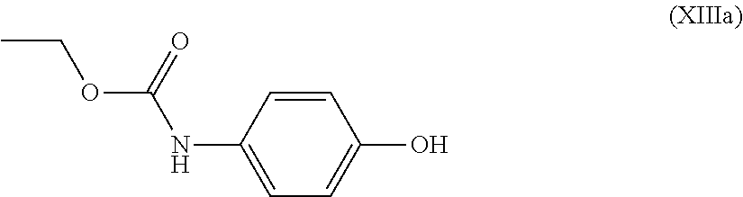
C1(NC(=O)OCC)=CC=C(O)C=C1
